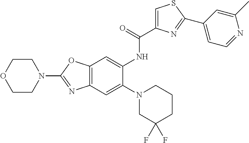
C12=C(OC(N3CCOCC3)=N1)C=C(NC(=O)C1=CSC(C3=CC=NC(C)=C3)=N1)C(N1CC(F)(F)CCC1)=C2
